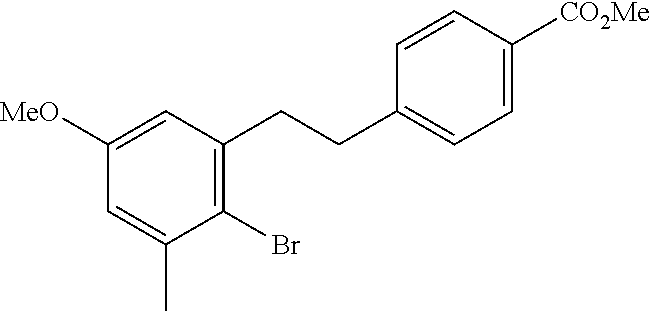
C1=C(C)C(Br)=C(CCC2=CC=C([CO2Me])C=C2)C=C1[MeO]
